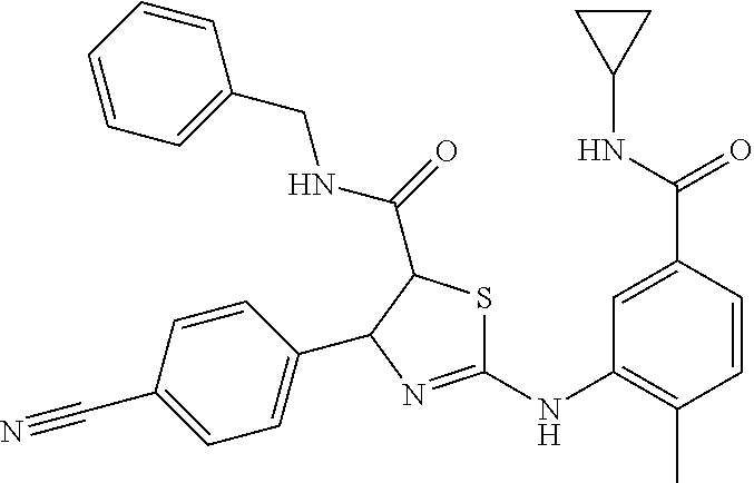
C1(NC2=C(C)C=CC(C(NC3CC3)=O)=C2)=NC(C2=CC=C(C#N)C=C2)C(C(=O)NCC2=CC=CC=C2)S1
